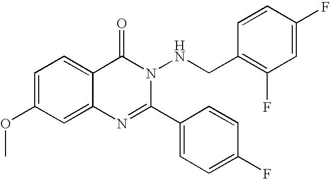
C1=C(OC)C=C2C(=C1)C(=O)N(NCC1=C(F)C=C(F)C=C1)C(C1=CC=C(F)C=C1)=N2
